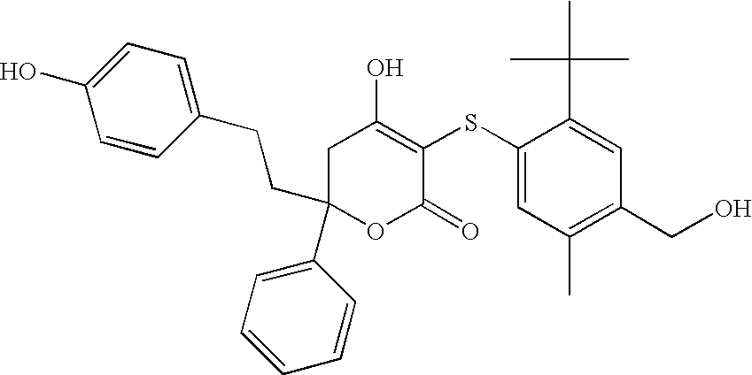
O1C(=O)C(SC2=CC(C)=C(CO)C=C2C(C)(C)C)=C(O)CC1(CCC1=CC=C(O)C=C1)C1=CC=CC=C1
